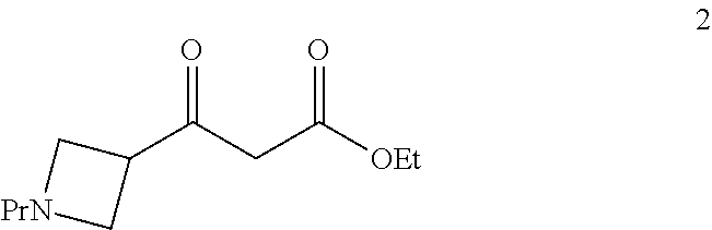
C1(C(CC([OEt])=O)=O)C[PrN]C1
